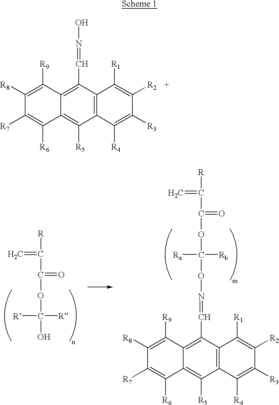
C(C(OC(O)([R])[R])=O)([R])=C.C1([R8])=C([R9])C2=C(C=NOC(OC(C([R])=C)=O)([Ra])[Rb])C3=C(C([R5])=C2C([R6])=C1[R7])C([R4])=C([R3])C([R2])=C3[R1].C1([R8])=C([R9])C2=C(C=NO)C3=C(C([R5])=C2C([R6])=C1[R7])C([R4])=C([R3])C([R2])=C3[R1]
